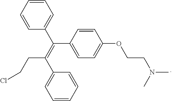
C(CC(=C(C1=CC=CC=C1)C1=CC=C(OCCN(C)C)C=C1)C1=CC=CC=C1)Cl
